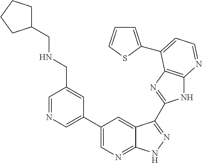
C1=NC=C(C2=CN=C3C(=C2)C(C2=NC4=C(N2)N=CC=C4C2=CC=CS2)=NN3)C=C1CNCC1CCCC1
